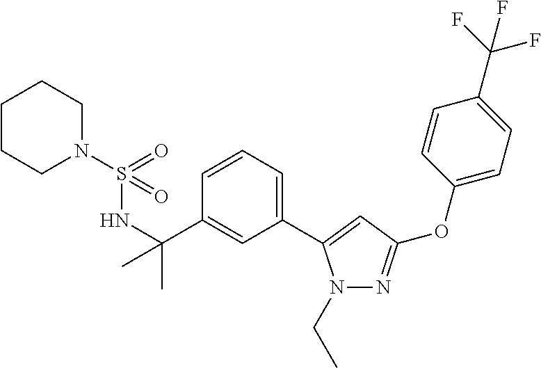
C1(C(NS(N2CCCCC2)(=O)=O)(C)C)=CC(C2=CC(OC3=CC=C(C(F)(F)F)C=C3)=NN2CC)=CC=C1
